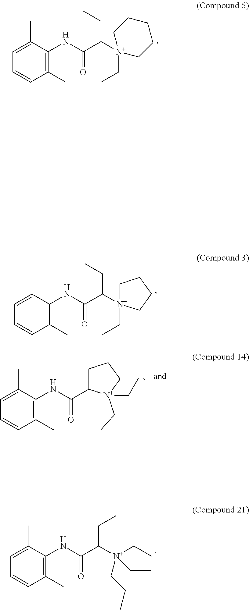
C1(C)=C(NC(C([N+]2(CC)CCCCC2)CC)=O)C(C)=CC=C1.C1(C)=C(NC(C([N+]2(CC)CCCC2)CC)=O)C(C)=CC=C1.C1(C)=C(NC(C2CCC[N+]2(CC)CC)=O)C(C)=CC=C1.C1(C)=C(NC(C(CC)[N+](CC)(CC)CCC)=O)C(C)=CC=C1
